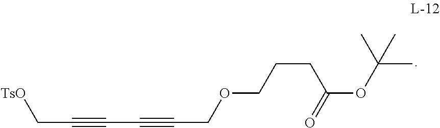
C(C#CC#CCOCCCC(OC(C)(C)C)=O)[TsO]
